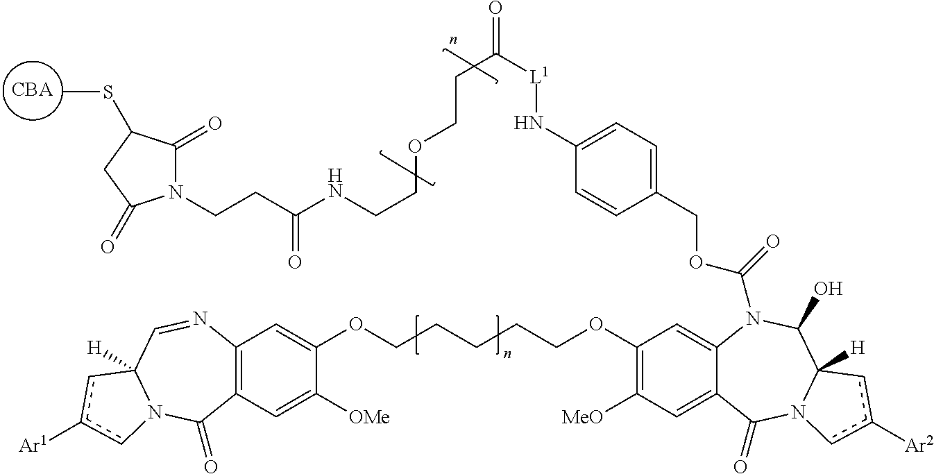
[CBA].C1(OCCCCCOC2=CC3=C(C=C2[OMe])C(=O)N2C([H])(C=N3)cc([Ar1])c2)=C([MeO])C=C2C(=C1)N(C(=O)OCC1=CC=C(N[L1]C(=O)CCOCCNC(CCN3C(=O)C(SC)CC3=O)=O)C=C1)C(O)C1([H])N(C2=O)cc([Ar2])c1
